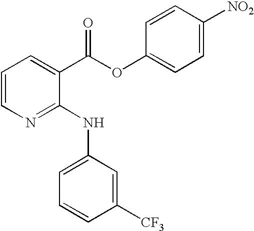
C1=CN=C(NC2=CC=CC([CF3])=C2)C(C(OC2=CC=C([NO2])C=C2)=O)=C1
